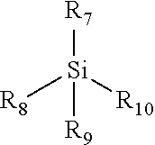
[Si]([R7])([R9])([R10])[R8]
